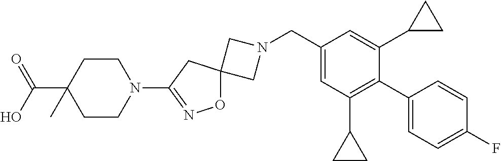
C1N(CC2=CC(C3CC3)=C(C3=CC=C(F)C=C3)C(C3CC3)=C2)CC12ON=C(N1CCC(C(=O)O)(C)CC1)C2
